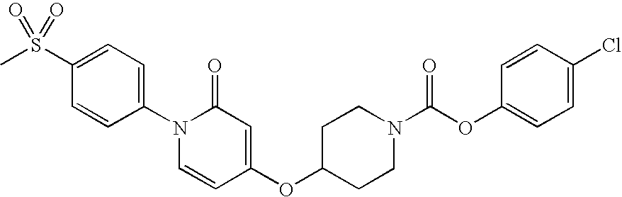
C1=C(S(C)(=O)=O)C=CC(N2C=CC(OC3CCN(C(OC4=CC=C(Cl)C=C4)=O)CC3)=CC2=O)=C1
